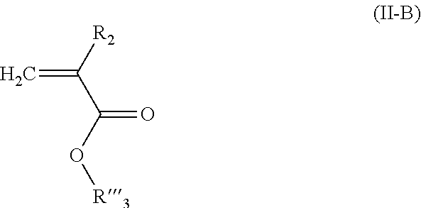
C=C(C(=O)O[R3])[R2]
